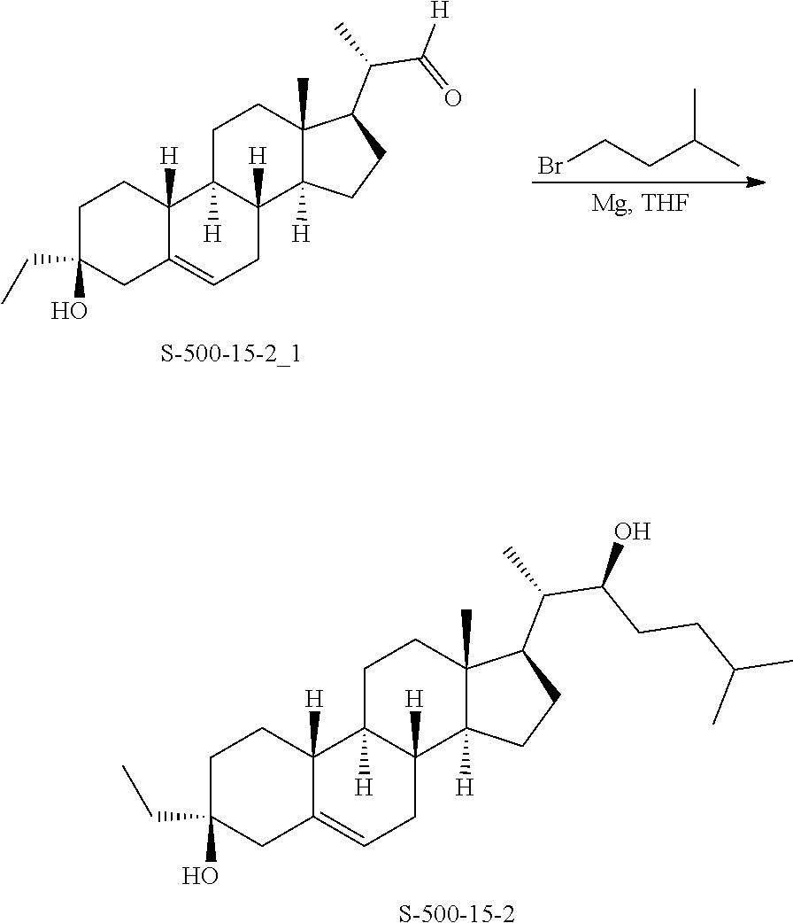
C1C=C2CC(CC)(O)CCC2([H])C2([H])C1([H])C1([H])C(C)(CC2)C(C(C)C(=O)[H])CC1.BrCCC(C)C.C1C=C2CC(CC)(O)CCC2([H])C2([H])C1([H])C1([H])C(C)(CC2)C(C(C)C(CCC(C)C)O)CC1.[S-500-15-2]
